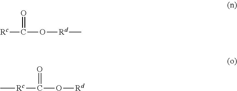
[Rc]C(=O)O[Rd]C.[Rc](C(=O)O[Rd])C
